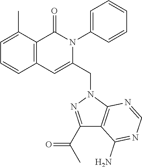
C1=C(C)C2=C(C=C1)C=C(CN1N=C(C(=O)C)C3=C1N=CN=C3N)N(C1=CC=CC=C1)C2=O
